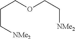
C(C[NMe2])COCC[NMe2]
